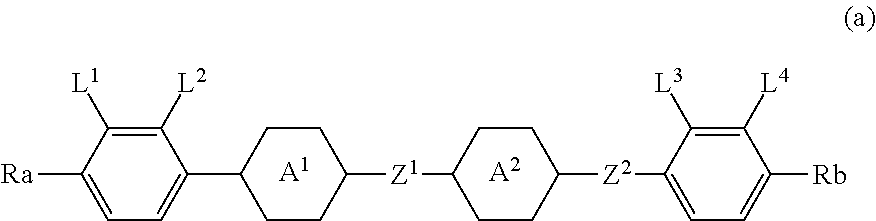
C1([L2])=C([L1])C([Ra])=CC=C1C1CCC([Z1]C2CCC([Z2]C3=CC=C([Rb])C([L4])=C3[L3])CC2)CC1.[A1].[A2]
